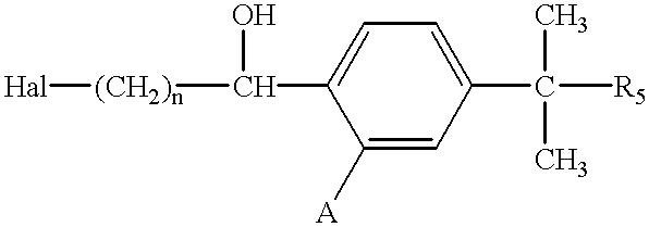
C(C1=CC=C(C([R5])(C)C)C=C1[A])(O)[(CH2)n][Hal]
